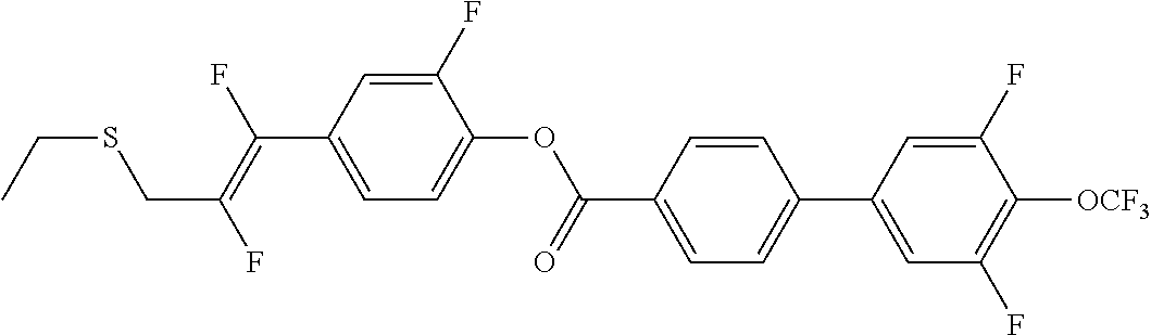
C1(F)=CC(C(=C(F)CSCC)F)=CC=C1OC(C1=CC=C(C2=CC(F)=C([OCF3])C(F)=C2)C=C1)=O
